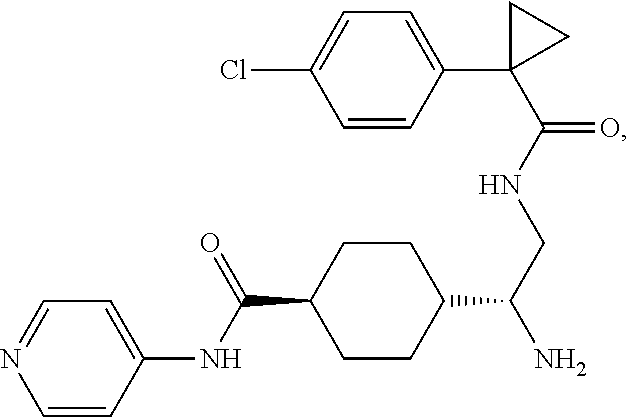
C1=CC(NC(C2CCC(C(CNC(C3(C4=CC=C(Cl)C=C4)CC3)=O)N)CC2)=O)=CC=N1
